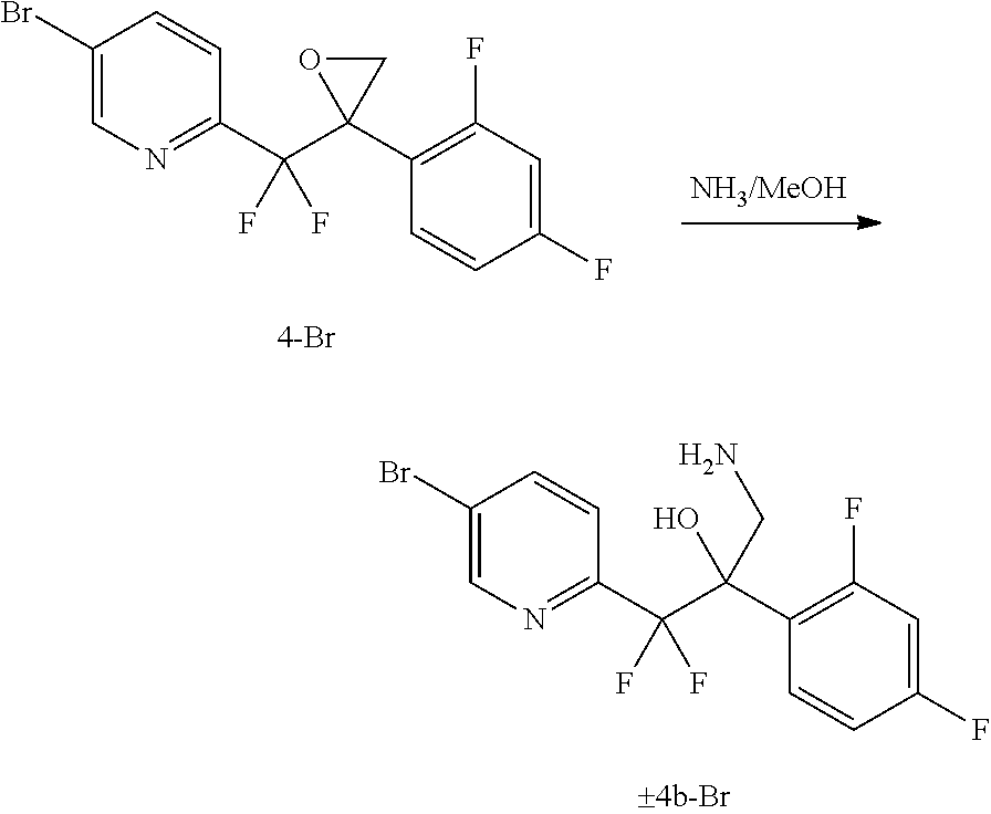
C1(Br)=CN=C(C(C2(C3=C(F)C=C(F)C=C3)CO2)(F)F)C=C1.C1(Br)=CN=C(C(C(C2=C(F)C=C(F)C=C2)(CN)O)(F)F)C=C1
